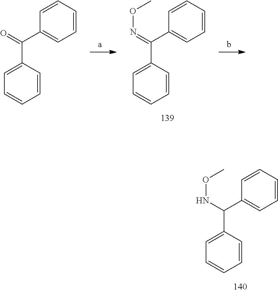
C1=C(C(NOC)C2=CC=CC=C2)C=CC=C1.C1=C(C(=NOC)C2=CC=CC=C2)C=CC=C1.C1=C(C(=O)C2=CC=CC=C2)C=CC=C1
